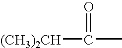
[(CH3)2CH]C(C)=O
